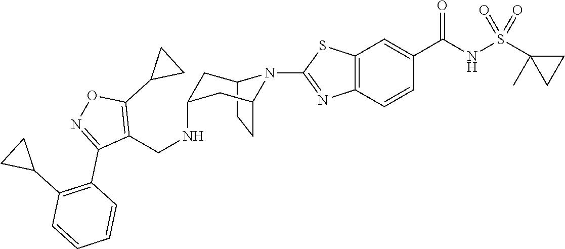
C12CCC(CC(NCC3=C(C4CC4)ON=C3C3=C(C4CC4)C=CC=C3)C1)N2C1=NC2=C(C=C(C(NS(C3(C)CC3)(=O)=O)=O)C=C2)S1
